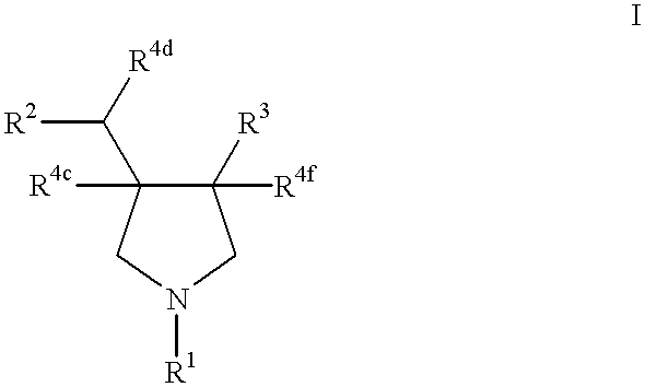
C1([R3])([R4f])C(C([R4d])[R2])([R4c])CN([R1])C1
